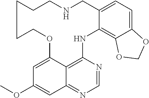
O(C1=CC2=NC=NC3=C2C(=C1)OCCCCCNCC1=CC=C2C(=C1N3)OCO2)C
